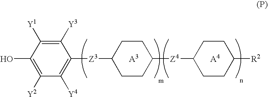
C1([Y3])=C([Y1])C(O)=C([Y2])C([Y4])=C1[Z3]C1CCC([Z4]C2CCC([R2])CC2)CC1.[A3].[A4]
